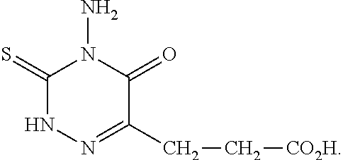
C1(=S)NN=C(CC[CO2H])C(=O)N1N
